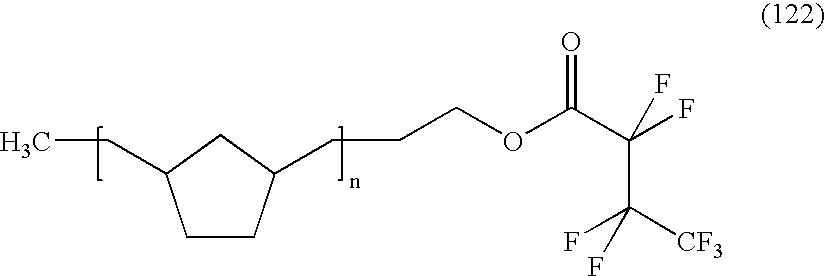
C1CC(CCCOC(C(F)(F)C([CF3])(F)F)=O)CC1CC
